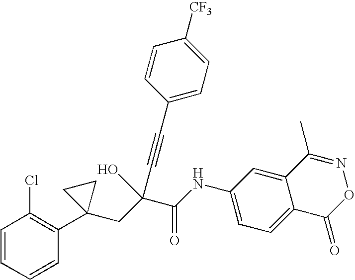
C1=CC=CC(C2(CC(C(NC3=CC=C4C(=C3)C(C)=NOC4=O)=O)(C#CC3=CC=C([CF3])C=C3)O)CC2)=C1Cl
